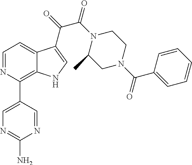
N1=C(N)N=CC(C2=C3C(=CC=N2)C(C(=O)C(N2C(C)CN(C(C4=CC=CC=C4)=O)CC2)=O)=CN3)=C1
